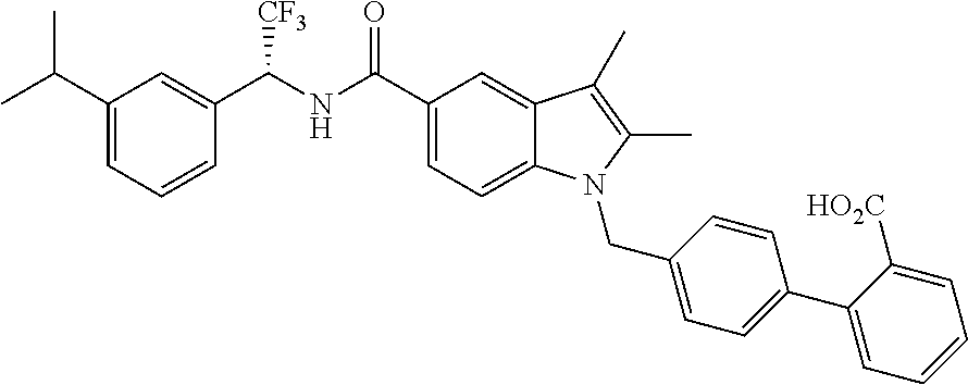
C1=C(C(C)C)C=C(C(NC(C2=CC=C3C(=C2)C(C)=C(C)N3CC2=CC=C(C3=CC=CC=C3[HO2C])C=C2)=O)[CF3])C=C1
